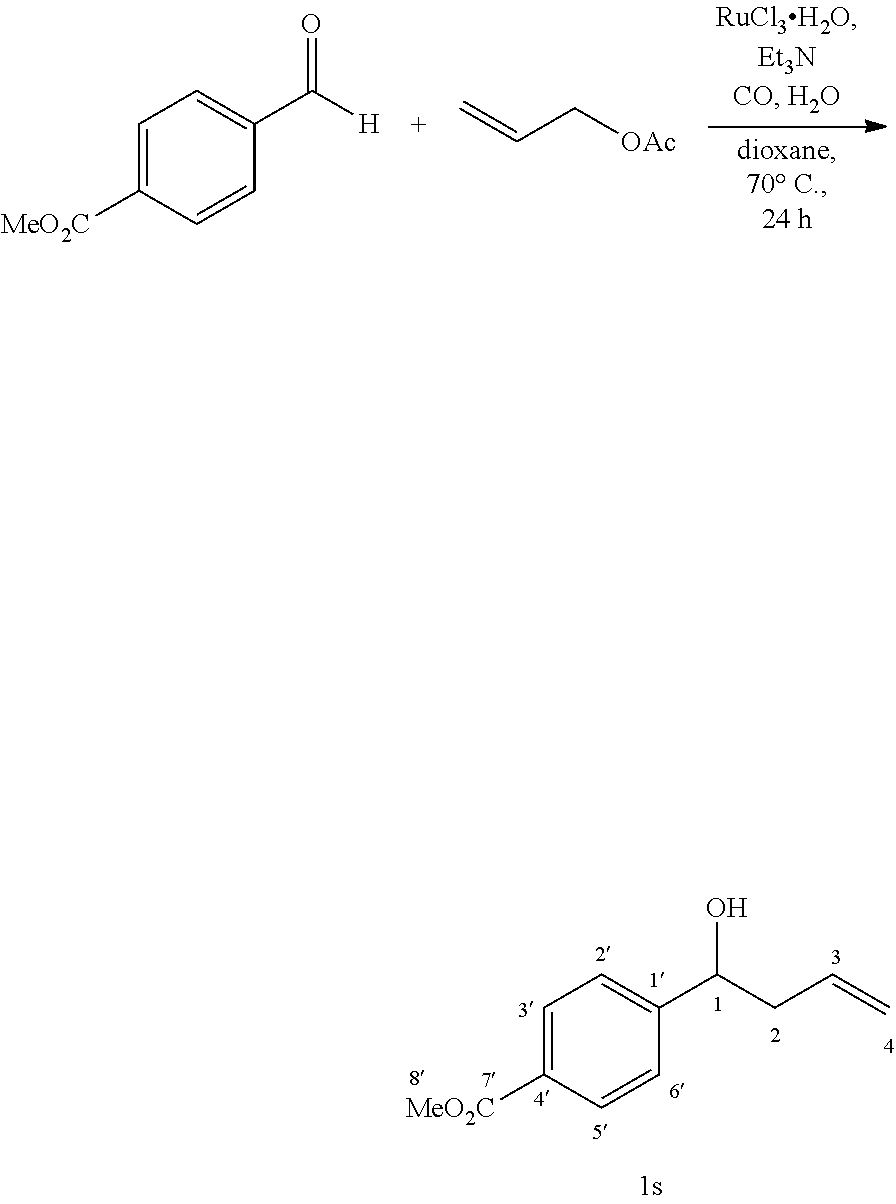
C1=C([MeO2C])C=CC(C(CC=C)O)=C1.C=CC[OAc].C1=C([MeO2C])C=CC(C([H])=O)=C1
